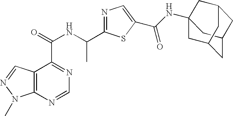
C12=C(N=CN=C1C(=O)NC(C1=NC=C(C(NC34CC5CC(C3)CC(C4)C5)=O)S1)C)N(C)N=C2
